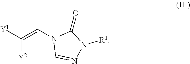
[Y1]C(=CN1C=NN([R1])C1=O)[Y2]
